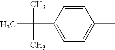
CC(C)(C)C1=CC=C(C)C=C1
